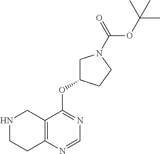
N1CCC2=C(C1)C(OC1CN(C(=O)OC(C)(C)C)CC1)=NC=N2
